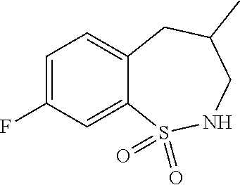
C12=CC(F)=CC=C1CC(C)CNS2(=O)=O
